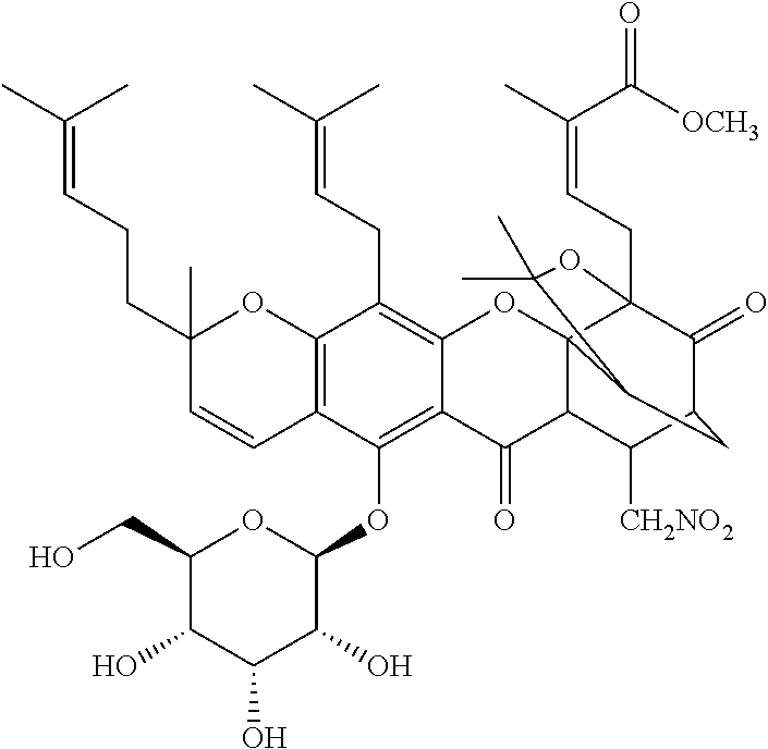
C12=C(OC3OC(CO)C(O)C(O)C3O)C3=C(C(CC=C(C)C)=C1OC14C(C2=O)C([CH2NO2])C2C(=O)C1(CC=C(C)C(=O)[OCH3])OC(C)(C)C4C2)OC(C)(CCC=C(C)C)C=C3
